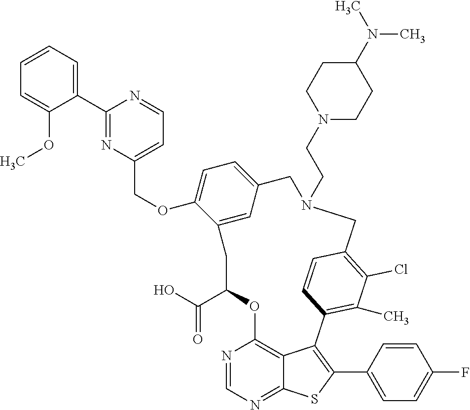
C1=CC=C(C2=NC(COC3=CC=C4C=C3CC(C(=O)O)OC3=C5C(=NC=N3)SC(C3=CC=C(F)C=C3)=C5C3=C(C)C(Cl)=C(C=C3)CN(CCN3CCC(N(C)C)CC3)C4)=CC=N2)C(OC)=C1
